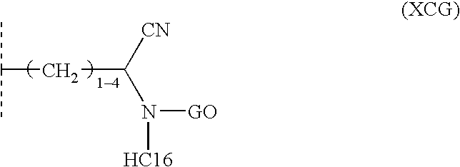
C(CC(N([GO])[HC16])[CN])(C)C
